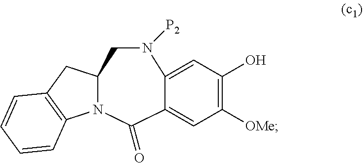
C1N([P2])C2=CC(O)=C([OMe])C=C2C(=O)N2C1CC1=C2C=CC=C1
